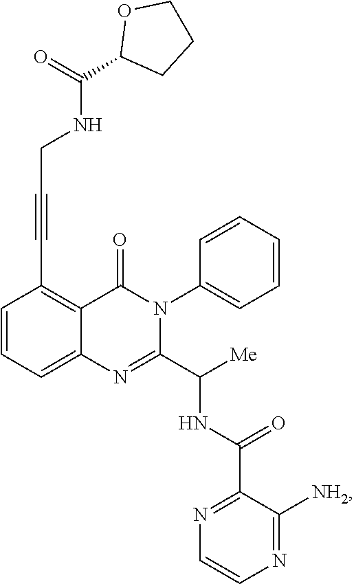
C1(C#CCNC(C2CCCO2)=O)=C2C(=CC=C1)N=C(C([Me])NC(C1=NC=CN=C1[NH2])=O)N(C1=CC=CC=C1)C2=O
